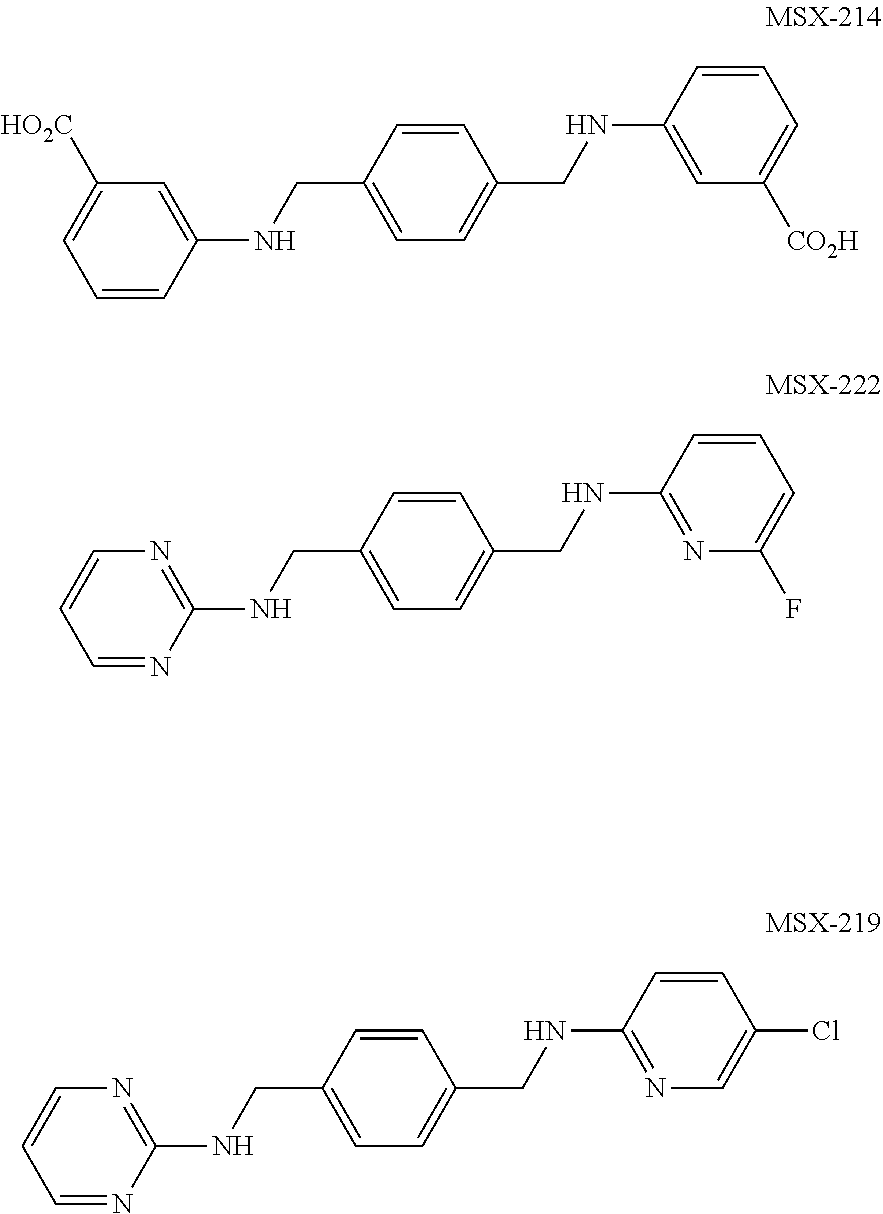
N(CC1=CC=C(CNC2=CC([CO2H])=CC=C2)C=C1)C1=CC([HO2C])=CC=C1.N(CC1=CC=C(CNC2=NC(F)=CC=C2)C=C1)C1=NC=CC=N1.N(CC1=CC=C(CNC2=NC=C(Cl)C=C2)C=C1)C1=NC=CC=N1
